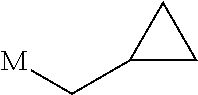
[M]CC1CC1
